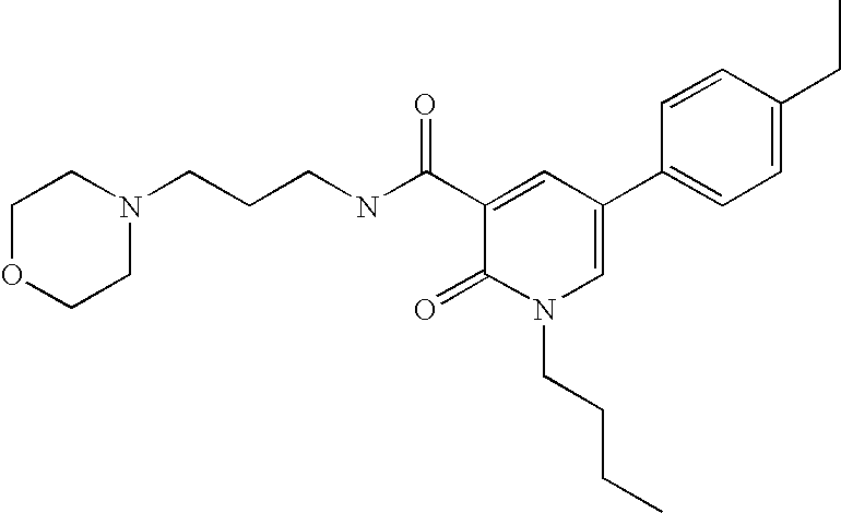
N1(CCCNC(C2=CC(C3=CC=C(CC)C=C3)=CN(CCCC)C2=O)=O)CCOCC1
